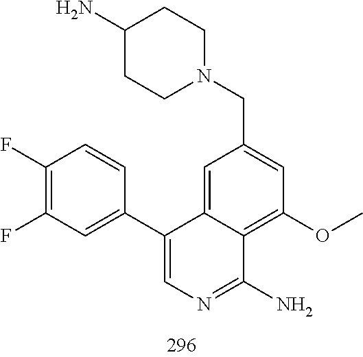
C1(F)=C(F)C=C(C2=CN=C(N)C3=C(OC)C=C(CN4CCC(N)CC4)C=C32)C=C1
